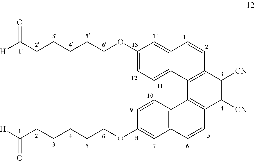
C1(OCCCCCC([H])=O)=CC=C2C(=C1)C=CC1=C2C2=C(C([CN])=C1[CN])C=CC1=C2C=CC(OCCCCCC([H])=O)=C1
